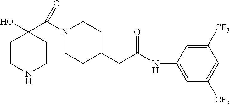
C1CNCCC1(C(N1CCC(CC(NC2=CC([CF3])=CC([CF3])=C2)=O)CC1)=O)O
